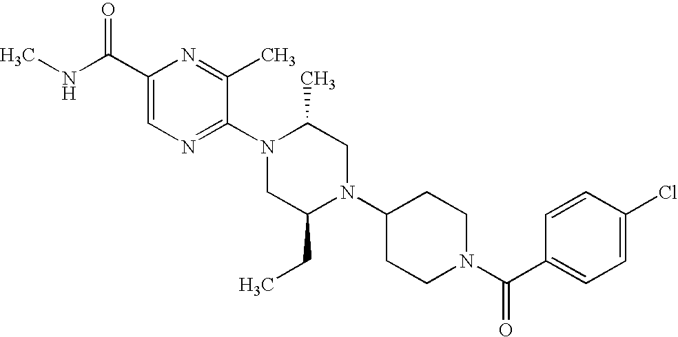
C1(C(NC)=O)=CN=C(N2CC(CC)N(C3CCN(C(C4=CC=C(Cl)C=C4)=O)CC3)CC2C)C(C)=N1
